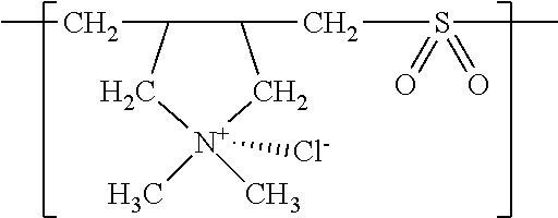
CCC1C(CS(=O)(=O)C)C[N+](C)(C)([Cl-])C1
